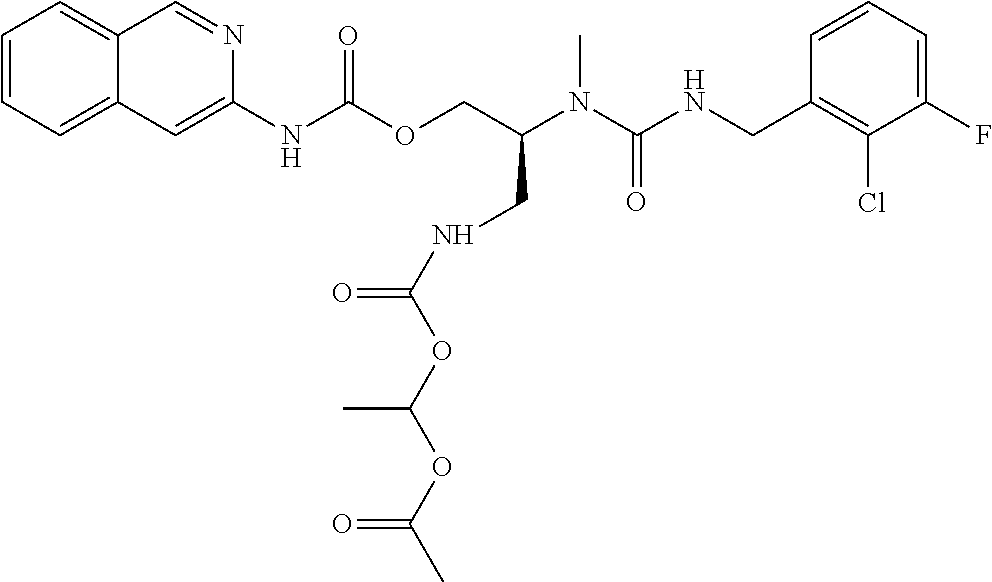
C1=CC(CNC(N(C)C(COC(NC2=CC3=CC=CC=C3C=N2)=O)CNC(OC(OC(=O)C)C)=O)=O)=C(Cl)C(F)=C1
